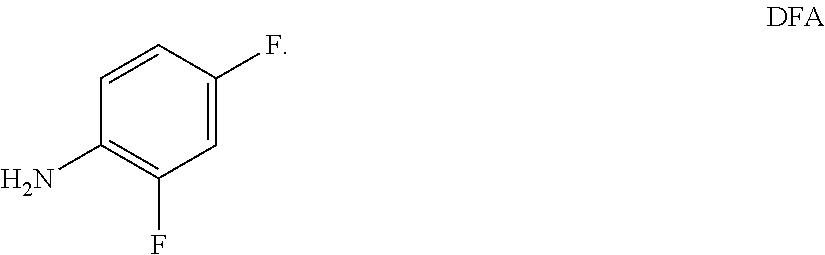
NC1=C(F)C=C(F)C=C1
